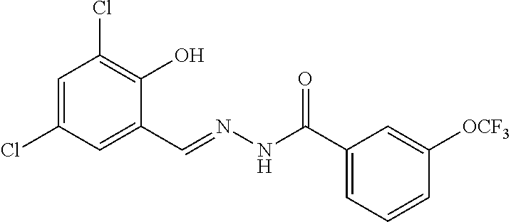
C1=C(Cl)C=C(C=NNC(C2=CC=CC([OCF3])=C2)=O)C(O)=C1Cl
